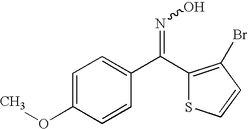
C1=C(OC)C=CC(C(=NO)C2=C(Br)C=CS2)=C1
